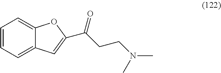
C1=CC=C2C(=C1)OC(C(CCN(C)C)=O)=C2
